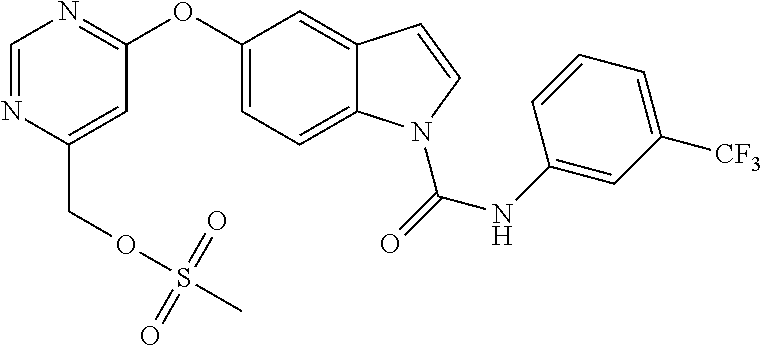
C(C1=CC(OC2=CC=C3C(=C2)C=CN3C(=O)NC2=CC([CF3])=CC=C2)=NC=N1)OS(C)(=O)=O
